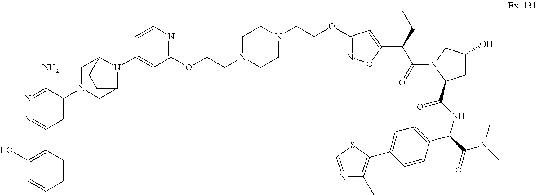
N1=C(N)C(N2CC3N(C4=CC(OCCN5CCN(CCOC6=NOC(C(C(N7C(C(NC(C(=O)N(C)C)C8=CC=C(C9=C(C)N=CS9)C=C8)=O)CC(O)C7)=O)C(C)C)=C6)CC5)=NC=C4)C(C2)CC3)=CC(C2=C(O)C=CC=C2)=N1
